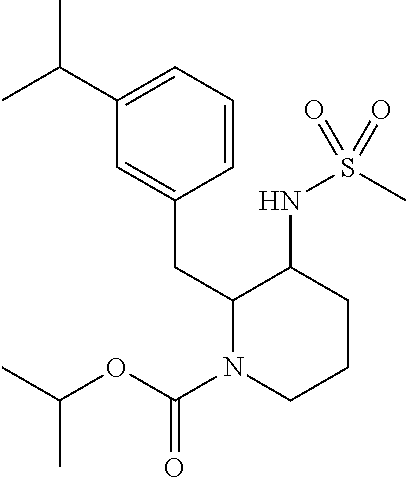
C(C)(C1=CC=CC(CC2N(C(OC(C)C)=O)CCCC2NS(C)(=O)=O)=C1)C
